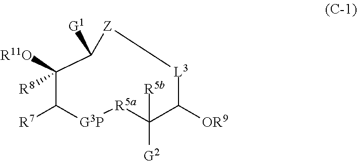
C1([R11O])([R8])C([R7])[G3P][R5a]C([R5b])([G2])C([OR9])[L3][Z]C1[G1]
